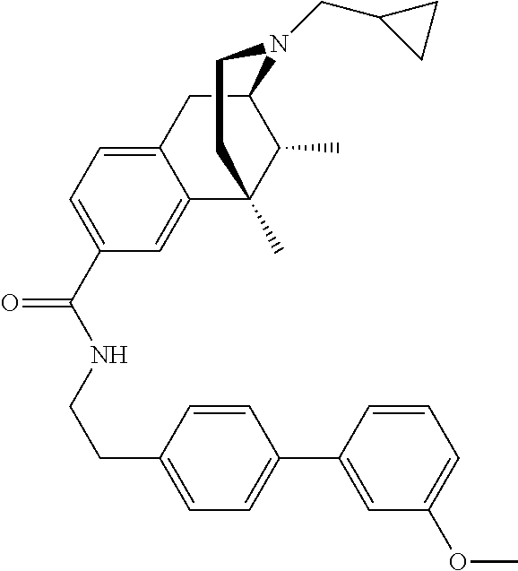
C1(C(NCCC2=CC=C(C3=CC(OC)=CC=C3)C=C2)=O)=CC=C2C(=C1)C1(C)CCN(CC3CC3)C(C2)C1C
